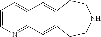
C1=CC=C2C(=N1)C=C1C(=C2)CCNCC1
